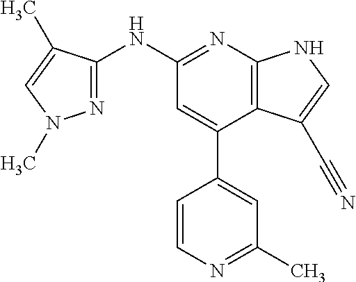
C1(NC2=NN(C)C=C2C)=NC2=C(C(C3=CC(C)=NC=C3)=C1)C(C#N)=CN2
